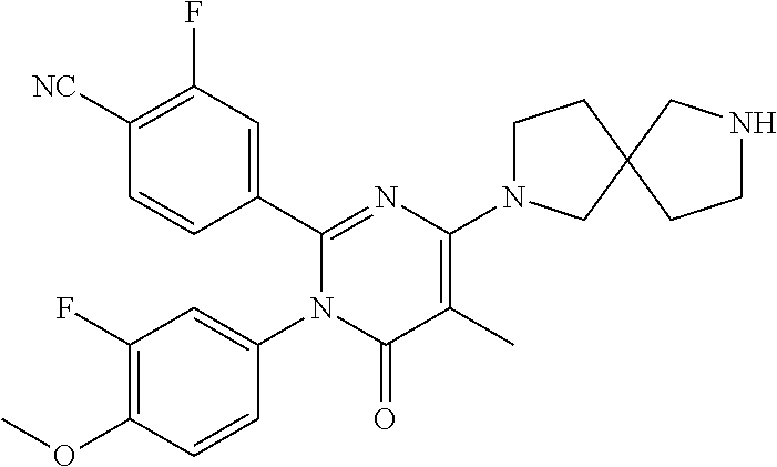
C1(C2=CC(F)=C([CN])C=C2)=NC(N2CCC3(C2)CCNC3)=C(C)C(=O)N1C1=CC(F)=C(OC)C=C1
